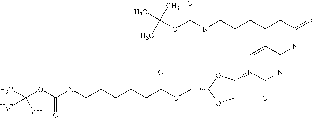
CC(OC(NCCCCCC(OCC1OCC(N2C(=O)N=C(NC(CCCCCNC(OC(C)(C)C)=O)=O)C=C2)O1)=O)=O)(C)C
